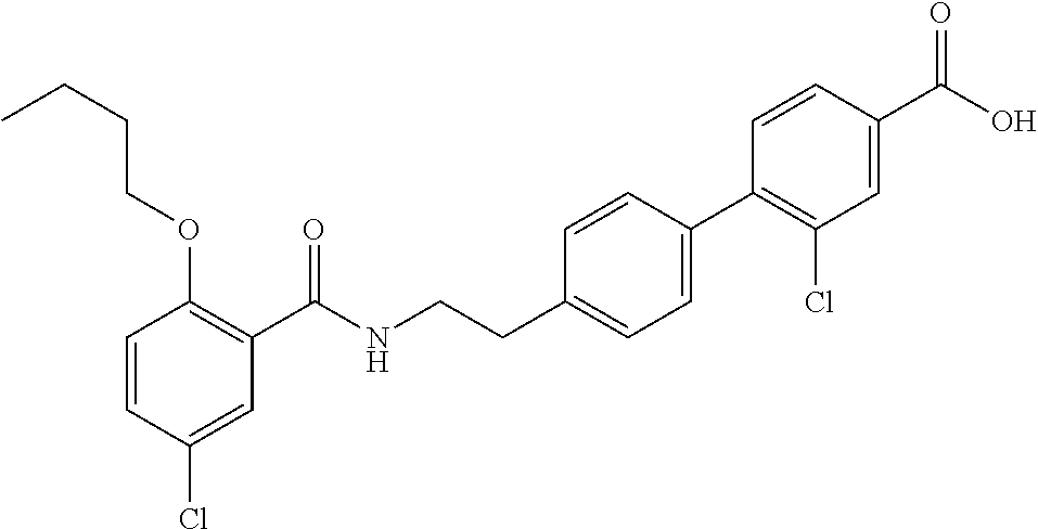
C1=CC(Cl)=CC(C(NCCC2=CC=C(C3=C(Cl)C=C(C(O)=O)C=C3)C=C2)=O)=C1OCCCC
